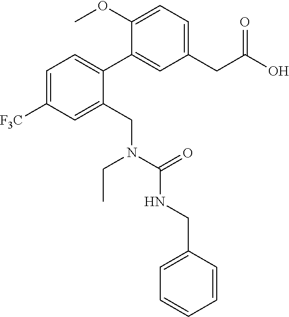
C1=C([F3C])C=C(CN(CC)C(=O)NCC2=CC=CC=C2)C(C2=CC(CC(=O)O)=CC=C2OC)=C1
